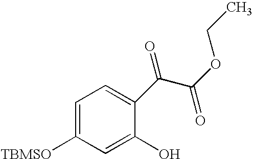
C1=C([TBMSO])C=C(O)C(C(C(OCC)=O)=O)=C1
